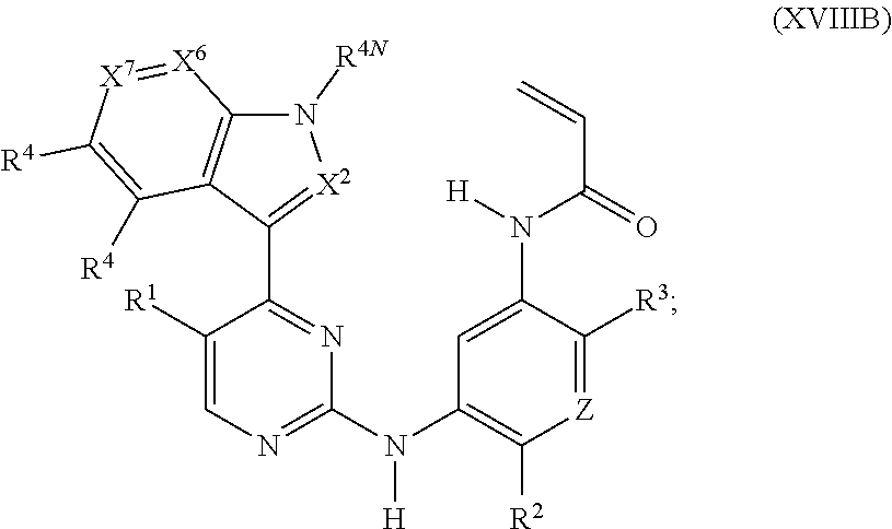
C12=C(C(C3=NC(N(C4=C([R2])[Z]=C([R3])C(N([H])C(=O)C=C)=C4)[H])=NC=C3[R1])=[X2]N1[R4N])C([R4])=C([R4])[X7]=[X6]2
